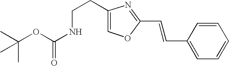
C(NC(=O)OC(C)(C)C)CC1=COC(C=CC2=CC=CC=C2)=N1
